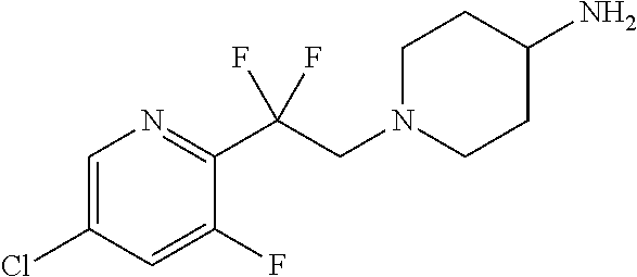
C1=C(Cl)C=C(F)C(C(CN2CCC(N)CC2)(F)F)=N1
